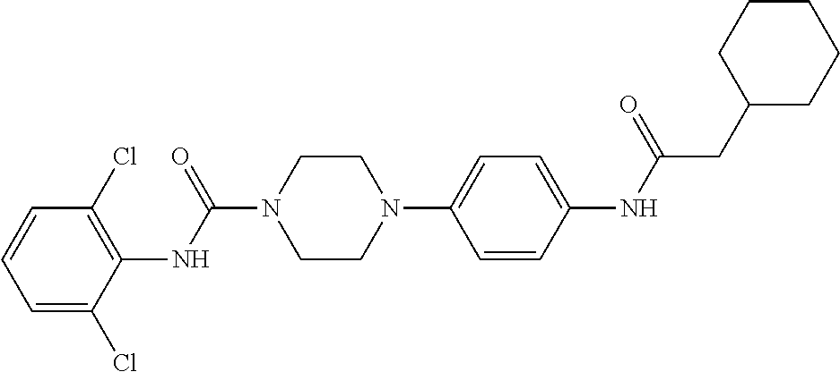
C1(Cl)=C(NC(N2CCN(C3=CC=C(NC(CC4CCCCC4)=O)C=C3)CC2)=O)C(Cl)=CC=C1
